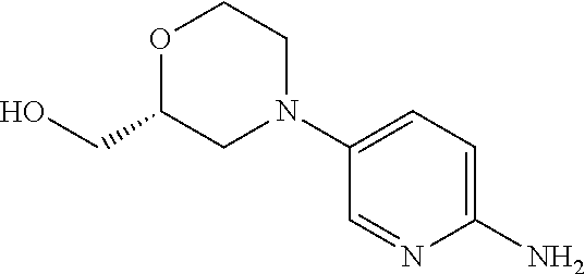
O1C(CO)CN(C2=CC=C(N)N=C2)CC1
